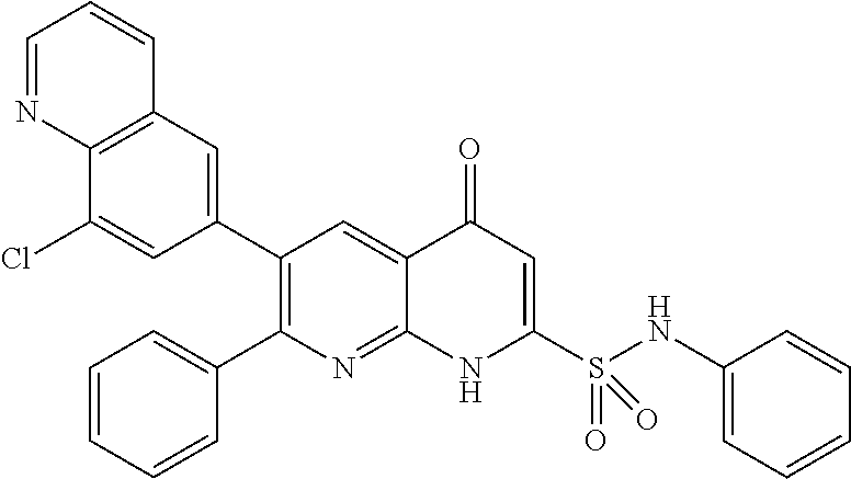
C12=C(C=C(C3=C(C4=CC=CC=C4)N=C4C(=C3)C(=O)C=C(S(NC3=CC=CC=C3)(=O)=O)N4)C=C1Cl)C=CC=N2
